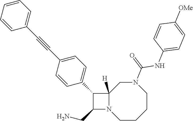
C1CCCN(C(=O)NC2=CC=C([OMe])C=C2)CC2([H])N1C(CN)C2C1=CC=C(C#CC2=CC=CC=C2)C=C1
